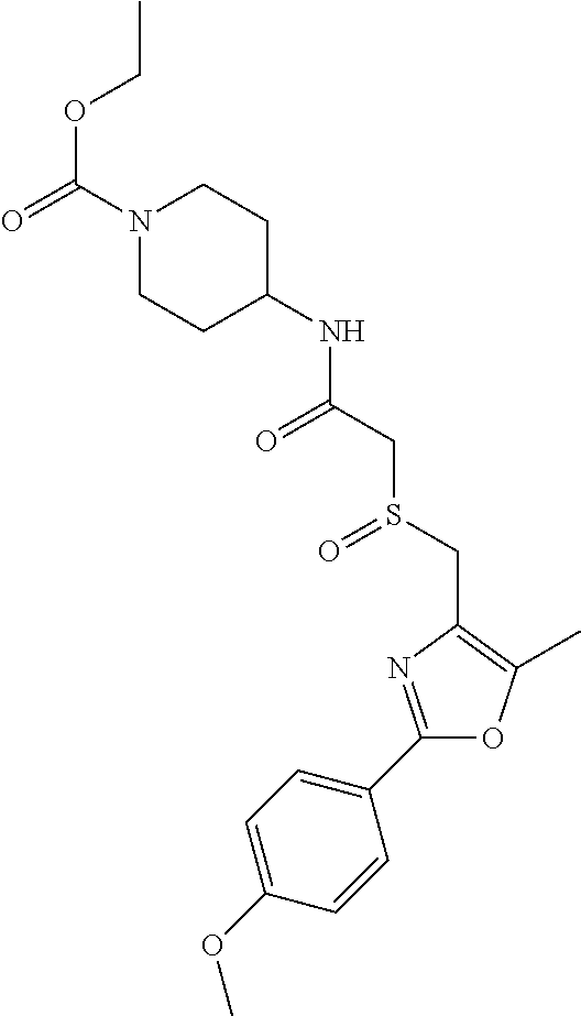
N1(C(=O)OCC)CCC(NC(CS(CC2=C(C)OC(C3=CC=C(OC)C=C3)=N2)=O)=O)CC1
